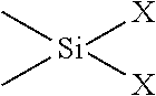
C[Si]([X])(C)[X]
